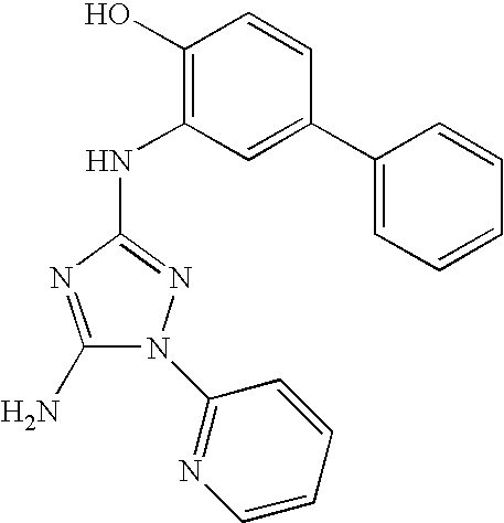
C1(N)=NC(NC2=C(O)C=CC(C3=CC=CC=C3)=C2)=NN1C1=NC=CC=C1
